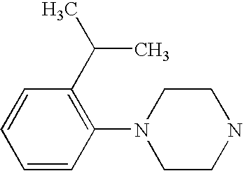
C1=CC(N2CCNCC2)=C(C(C)C)C=C1
